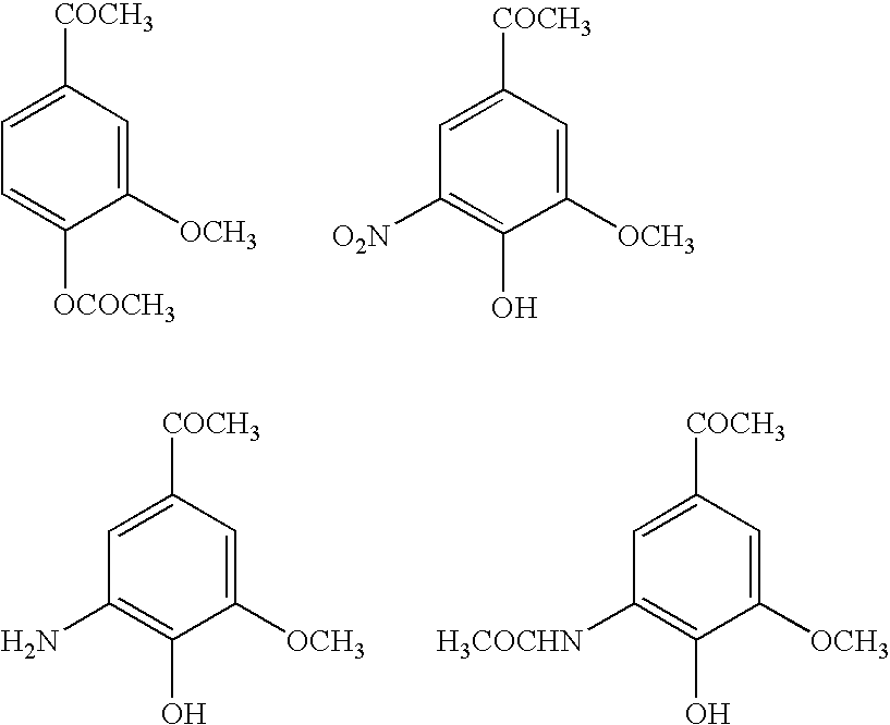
C1=C([COCH3])C=C([OCH3])C([OCOCH3])=C1.C1=C([COCH3])C=C([OCH3])C(O)=C1[O2N].C1=C([COCH3])C=C([OCH3])C(O)=C1N.C1=C([COCH3])C=C([OCH3])C(O)=C1[H3COCHN]
